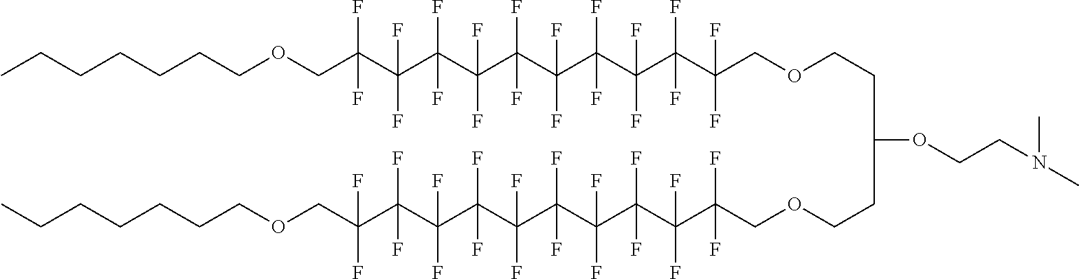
CCCCCCCOCC(C(C(C(C(C(C(C(C(C(COCCC(OCCN(C)C)CCOCC(C(C(C(C(C(C(C(C(C(COCCCCCCC)(F)F)(F)F)(F)F)(F)F)(F)F)(F)F)(F)F)(F)F)(F)F)(F)F)(F)F)(F)F)(F)F)(F)F)(F)F)(F)F)(F)F)(F)F)(F)F)(F)F
